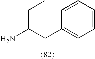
C1=CC=CC=C1CC(N)CC
